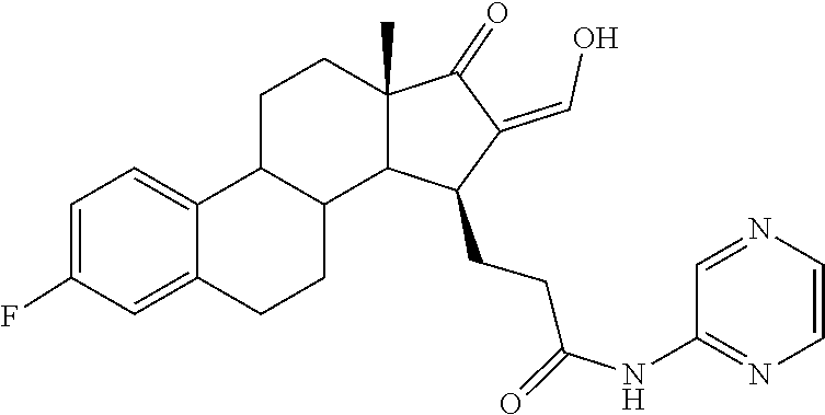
C1(=O)C(=CO)C(CCC(=O)NC2=NC=CN=C2)C2C1(C)CCC1C3=CC=C(F)C=C3CCC21
